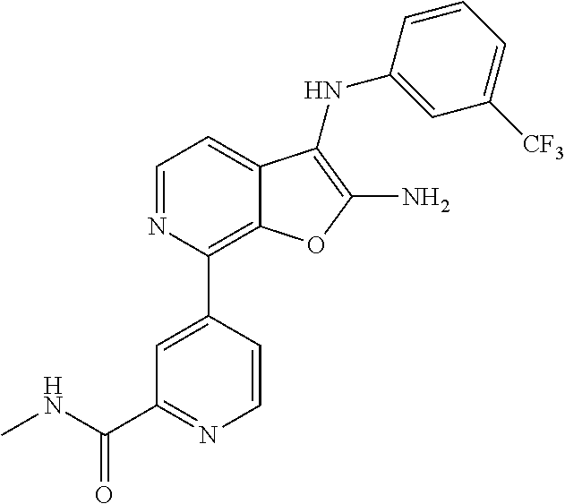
N1=CC=C2C(=C1C1=CC(C(NC)=O)=NC=C1)OC(N)=C2NC1=CC([CF3])=CC=C1
